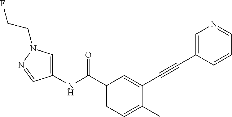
C1(C)=CC=C(C(NC2=CN(CCF)N=C2)=O)C=C1C#CC1=CN=CC=C1
